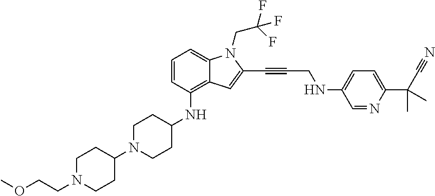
C1=CC(NC2CCN(C3CCN(CCOC)CC3)CC2)=C2C(=C1)N(CC(F)(F)F)C(C#CCNC1=CC=C(C(C#N)(C)C)N=C1)=C2
